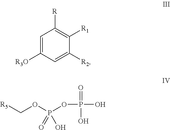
C1=C([R3O])C=C([R2])C([R1])=C1[R].[R5]COP(OP(=O)(O)O)(O)=O
